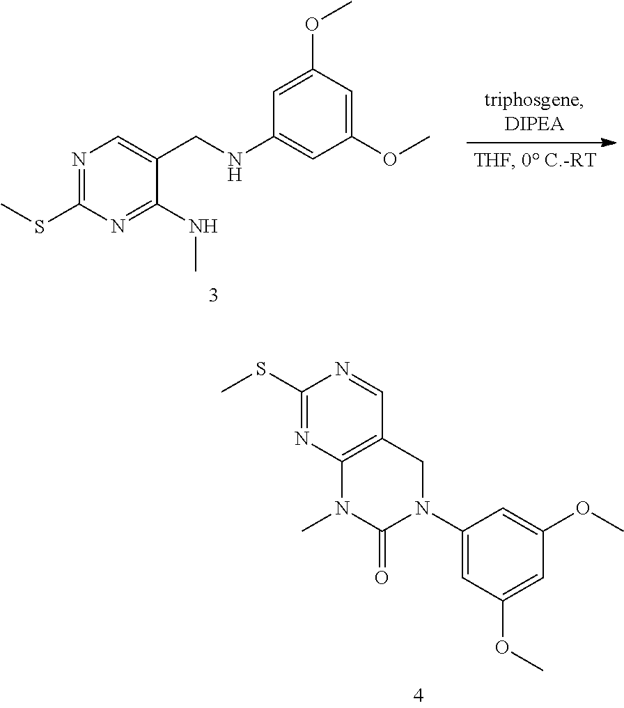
C1(SC)=NC2=C(C=N1)CN(C1=CC(OC)=CC(OC)=C1)C(=O)N2C.N1=C(SC)N=C(NC)C(CNC2=CC(OC)=CC(OC)=C2)=C1
